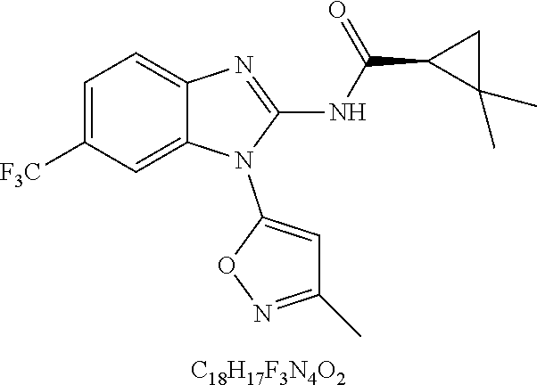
[C18H17F3N4O2].C1=C([F3C])C=C2C(=C1)N=C(NC(C1C(C)(C)C1)=O)N2C1=CC(C)=NO1
